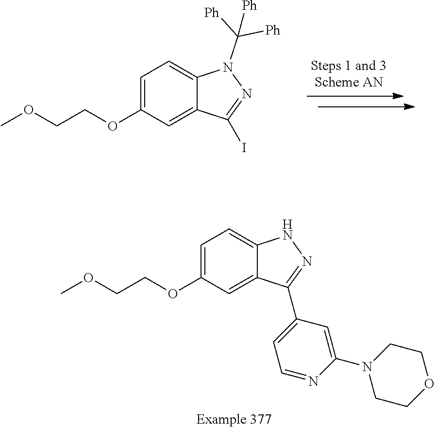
C1=C(OCCOC)C=C2C(=C1)N(C([Ph])([Ph])[Ph])N=C2I.C1=C(OCCOC)C=C2C(=C1)NN=C2C1=CC=NC(N2CCOCC2)=C1
